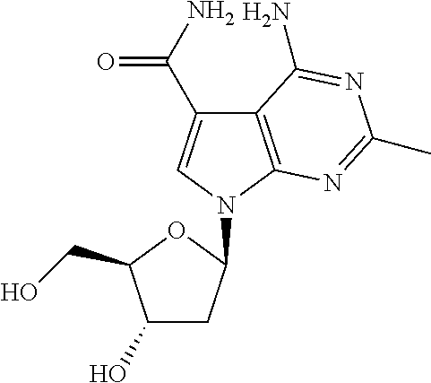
C12=C(N(C3CC(O)C(CO)O3)C=C1C(N)=O)N=C(C)N=C2N
